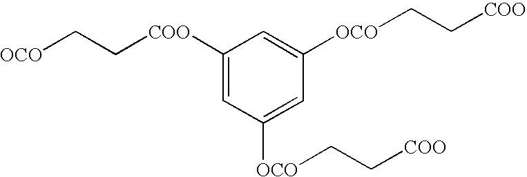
C1([COO]CC[OCO])=CC([OCO]CC[COO])=CC([OCO]CC[COO])=C1
